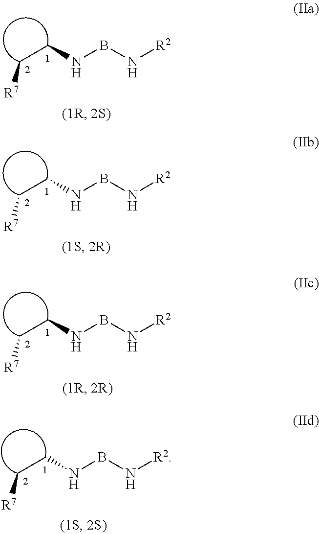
C(CNBN[R2])[R7].C(CNBN[R2])[R7].C(CNBN[R2])[R7].C(CNBN[R2])[R7]
